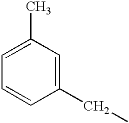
C1(CC)=CC(C)=CC=C1
